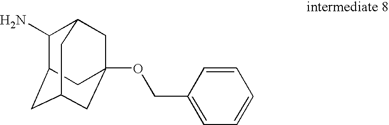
C1(N)C2CC3CC(OCC4=CC=CC=C4)(CC1C3)C2
